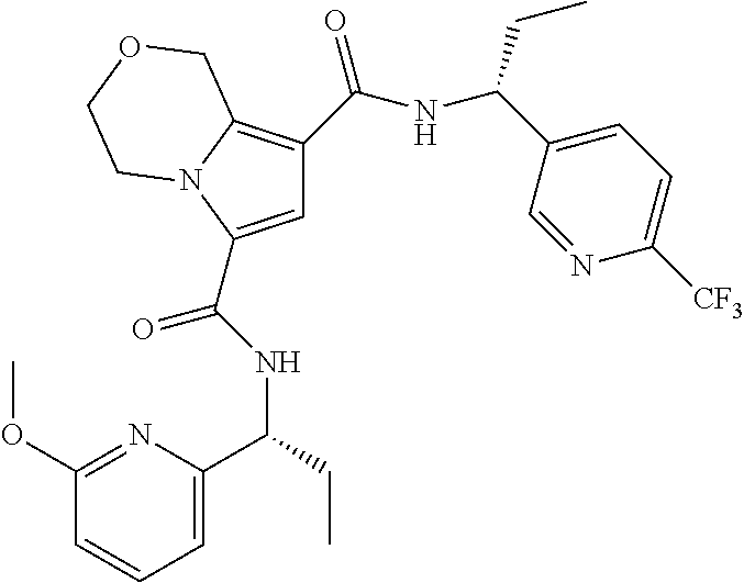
C1=C(C(=O)NC(CC)C2=CC=CC(OC)=N2)N2C(=C1C(=O)NC(C1=CC=C([CF3])N=C1)CC)COCC2
